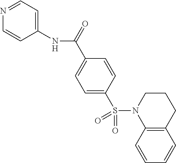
C1(NC(C2=CC=C(S(N3C4=C(C=CC=C4)CCC3)(=O)=O)C=C2)=O)=CC=NC=C1
